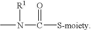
CN(C([S-moiety])=O)[R1]
